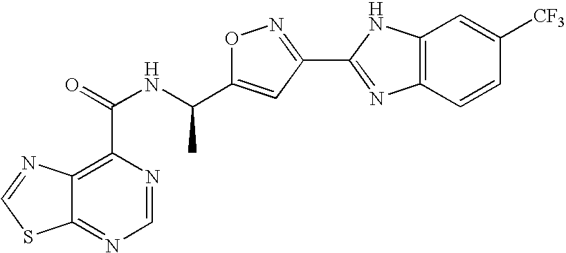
C12=NC=NC(C(=O)NC(C3=CC(C4=NC5=C(N4)C=C([CF3])C=C5)=NO3)C)=C1N=CS2
